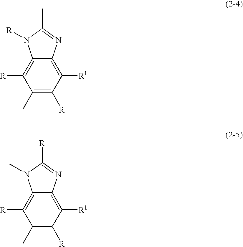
C1(C)=C([R])C([R1])=C2C(=C1[R])N([R])C(C)=N2.C1(C)=C([R])C([R1])=C2C(=C1[R])N(C)C([R])=N2
